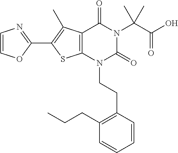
C12=C(N(CCC3=C(CCC)C=CC=C3)C(=O)N(C(C(O)=O)(C)C)C1=O)SC(C1=NC=CO1)=C2C
